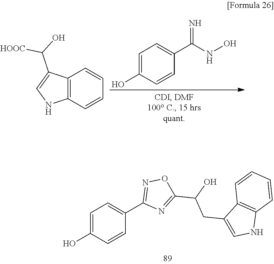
C1=C(O)C=CC(C2=NOC(C(CC3=CNC4=C3C=CC=C4)O)=N2)=C1.C1=C(O)C=CC(C(=N)NO)=C1.C12=C(C=CC=C1)NC=C2C(O)[HOOC]
